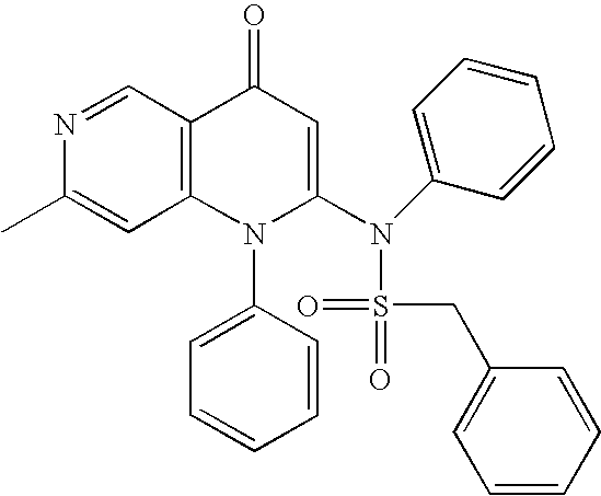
N1=CC2=C(C=C1C)N(C1=CC=CC=C1)C(N(C1=CC=CC=C1)S(=O)(=O)CC1=CC=CC=C1)=CC2=O
